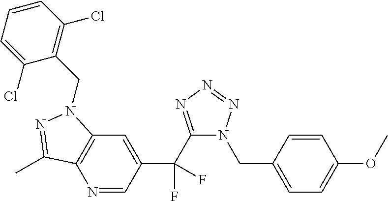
N1=CC(C(C2=NN=NN2CC2=CC=C(OC)C=C2)(F)F)=CC2=C1C(C)=NN2CC1=C(Cl)C=CC=C1Cl
